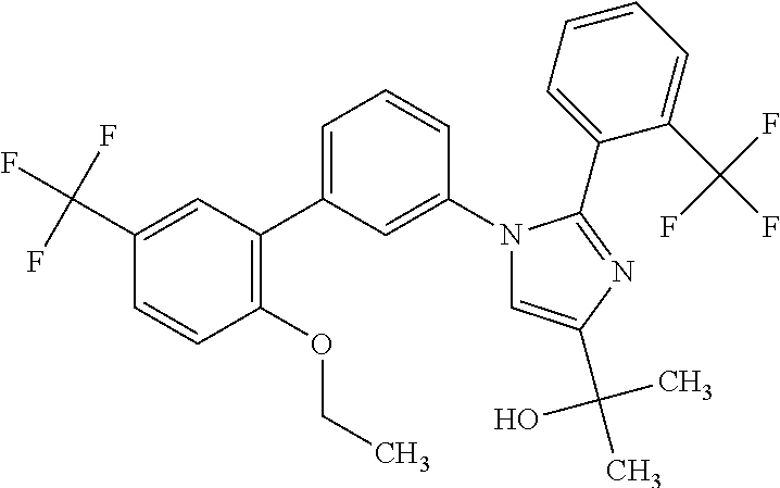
N1(C2=CC(C3=C(OCC)C=CC(C(F)(F)F)=C3)=CC=C2)C=C(C(O)(C)C)N=C1C1=CC=CC=C1C(F)(F)F
